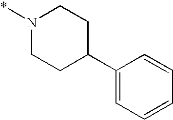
N1(*)CCC(C2=CC=CC=C2)CC1
